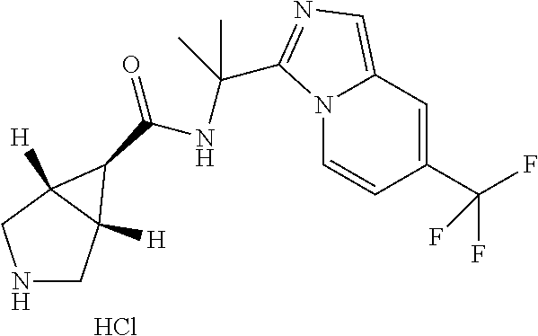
N1CC2([H])C([H])(C1)C2C(=O)NC(C1=NC=C2N1C=CC(C(F)(F)F)=C2)(C)C.Cl
